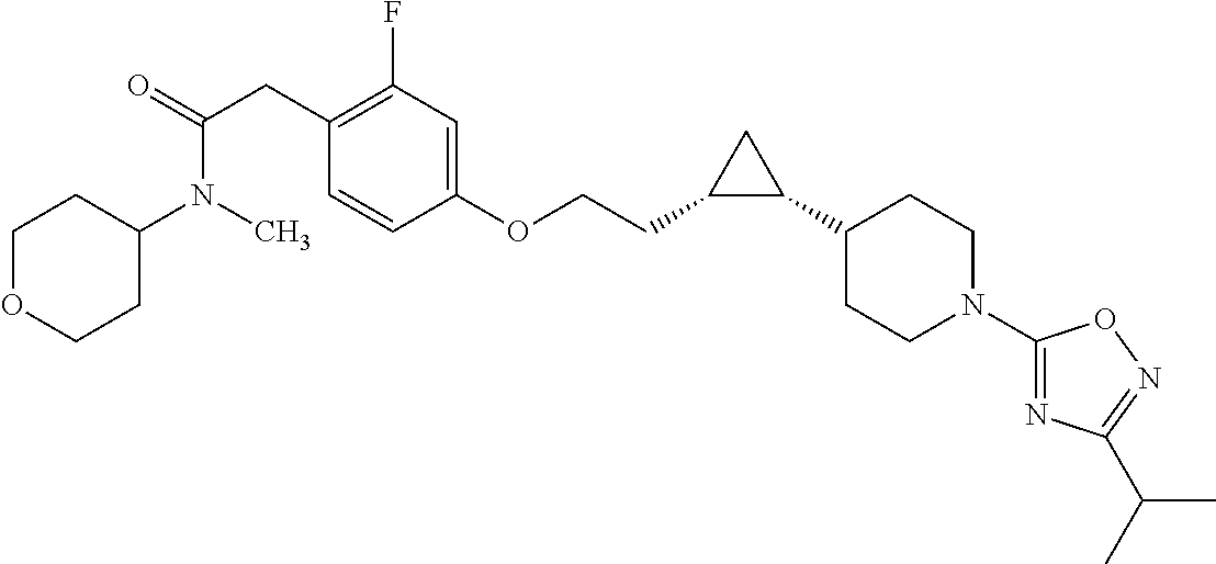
C1OCCC(N(C)C(=O)CC2=C(F)C=C(OCCC3C(C4CCN(C5=NC(C(C)C)=NO5)CC4)C3)C=C2)C1
